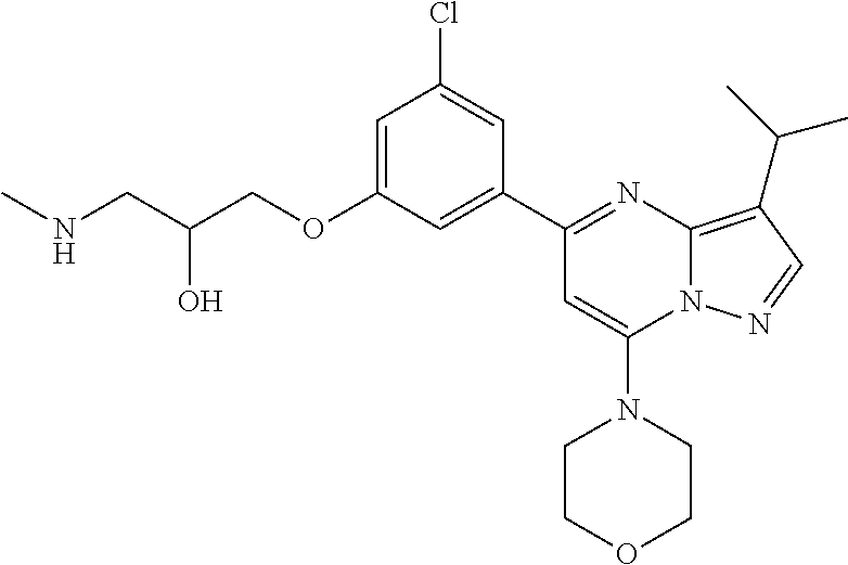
C1=C(OCC(CNC)O)C=C(C2=NC3=C(C(C)C)C=NN3C(N3CCOCC3)=C2)C=C1Cl
